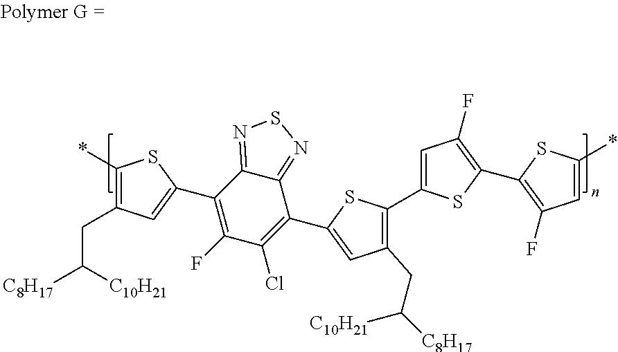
C1(Cl)=C(C2=CC(CC([C8H17])[C10H21])=C(C3=CC(F)=C(C4=C(F)C=C(*)S4)S3)S2)C2=NSN=C2C(C2=CC(CC([C8H17])[C10H21])=C(*)S2)=C1F
